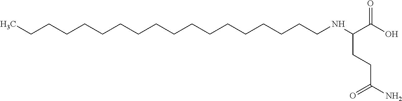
C(CCCCCCCNC(C(=O)O)CCC(=O)N)CCCCCCCCCC
